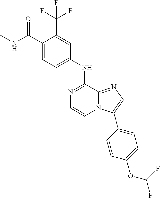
C1(NC2=NC=CN3C2=NC=C3C2=CC=C(OC(F)F)C=C2)=CC=C(C(NC)=O)C(C(F)(F)F)=C1
